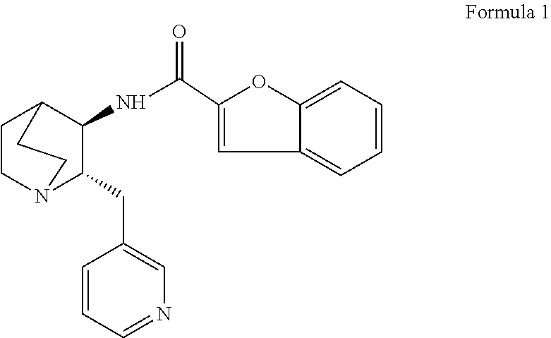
C1CN2C(CC3=CN=CC=C3)C(NC(=O)C3=CC4=CC=CC=C4O3)C1CC2
